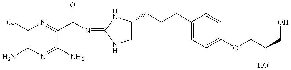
C1(Cl)=C(N)N=C(N)C(C(N=C2NC(CCCC3=CC=C(OCC(CO)O)C=C3)CN2)=O)=N1
